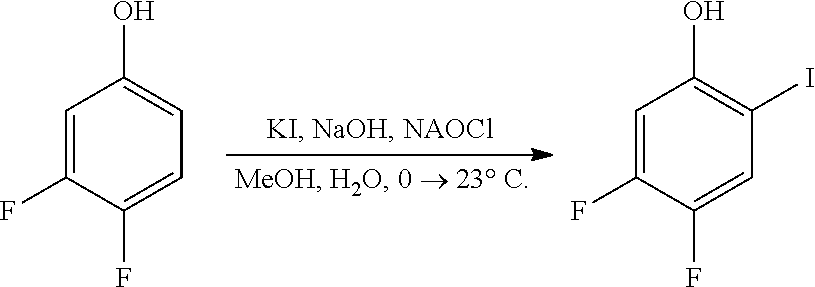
C1=C(F)C(F)=CC=C1O.C1=C(F)C(F)=CC(I)=C1O
